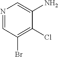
N1=CC(Br)=C(Cl)C(N)=C1
